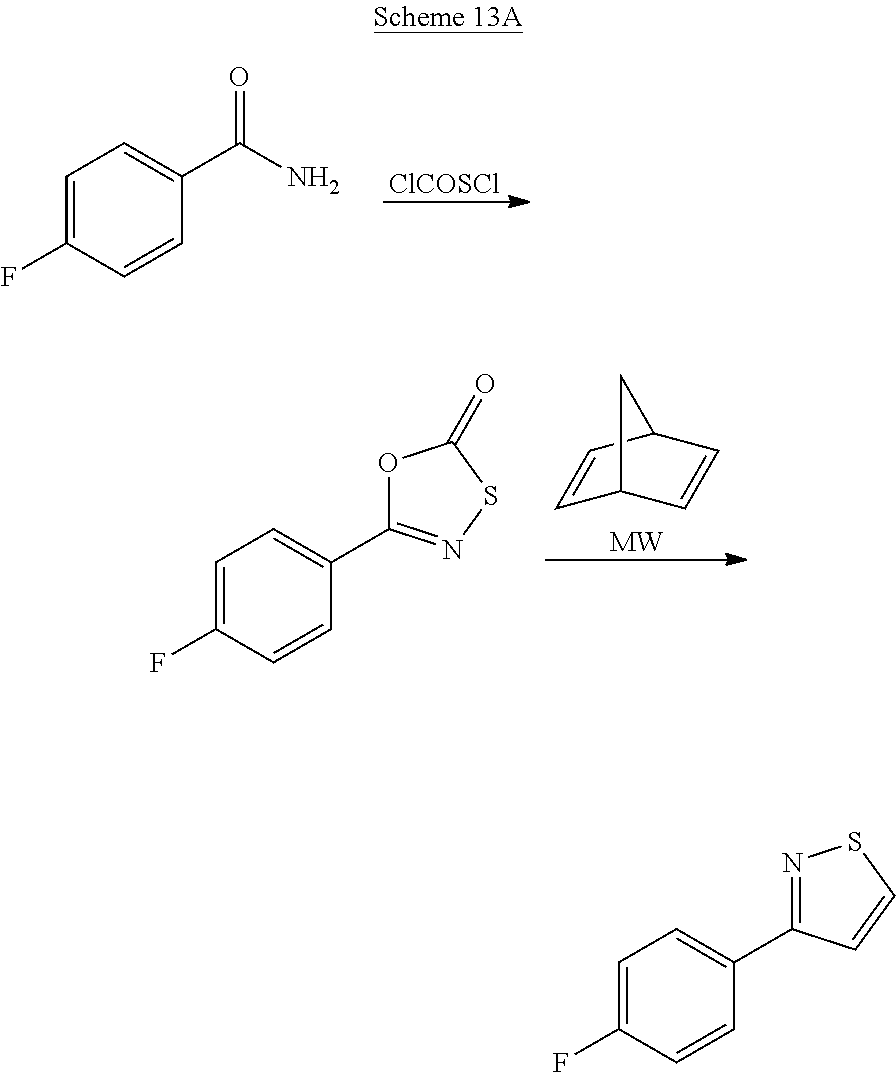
[ClCOSCl].C1=C(F)C=CC(C(N)=O)=C1.C1=CC2C=CC1C2.[MW].C1=C(F)C=CC(C2=NSC(=O)O2)=C1.C1=C(F)C=CC(C2=NSC=C2)=C1
